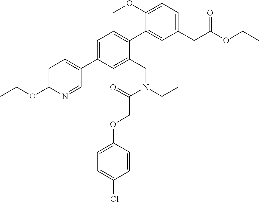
C1=C(C2=CC=C(OCC)N=C2)C=C(CN(CC)C(=O)COC2=CC=C(Cl)C=C2)C(C2=CC(CC(OCC)=O)=CC=C2OC)=C1
